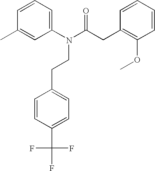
C1(N(C(CC2=C(OC)C=CC=C2)=O)CCC2=CC=C(C(F)(F)F)C=C2)=CC=CC(C)=C1
